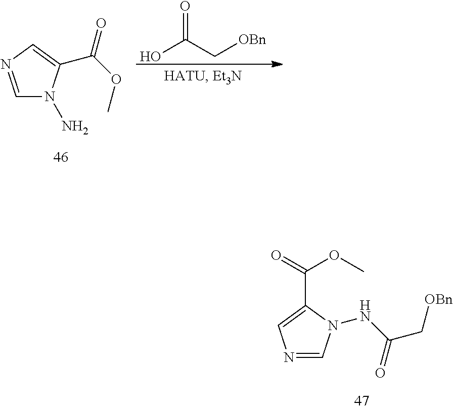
C1=NC=C(C(OC)=O)N1N.C(C[OBn])(O)=O.N1=CN(NC(C[OBn])=O)C(C(OC)=O)=C1
